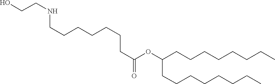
C(C(=O)OC(CCCCCCCC)CCCCCCCC)CCCCCCNCCO
